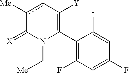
C1(C2=C([Y])cc([Me])C(=[X])N2C[Me])=C(F)C=C(F)C=C1F
